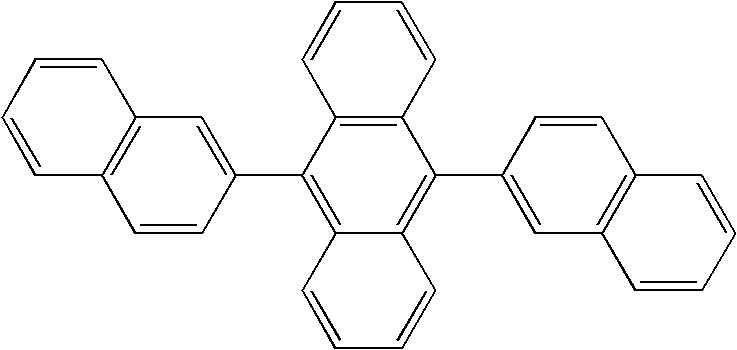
C1=CC2=C(C=C1)C=C(C1=C3C(=C(C4=CC5=C(C=C4)C=CC=C5)C4=C1C=CC=C4)C=CC=C3)C=C2
